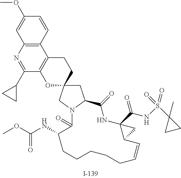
C1(OC)=CC2=C(C=C1)C1=C(C(C3CC3)=N2)OC2(CC1)CC1N(C2)C(=O)C(NC(OC)=O)CCCCCC=CC2C(C(=O)NS(=O)(C3(C)CC3)=O)(NC1=O)C2
